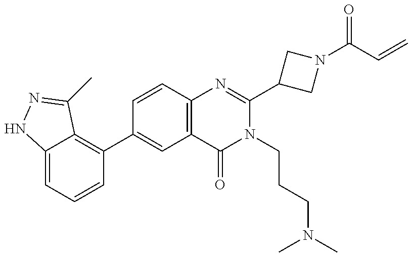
C12=CC=CC(C3=CC4=C(C=C3)N=C(C3CN(C(C=C)=O)C3)N(CCCN(C)C)C4=O)=C1C(C)=NN2
